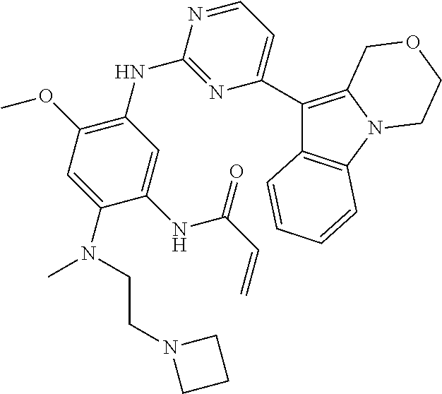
C12=C(C=CC=C1)C(C1=CC=NC(NC3=C(OC)C=C(N(C)CCN4CCC4)C(NC(C=C)=O)=C3)=N1)=C1N2CCOC1
